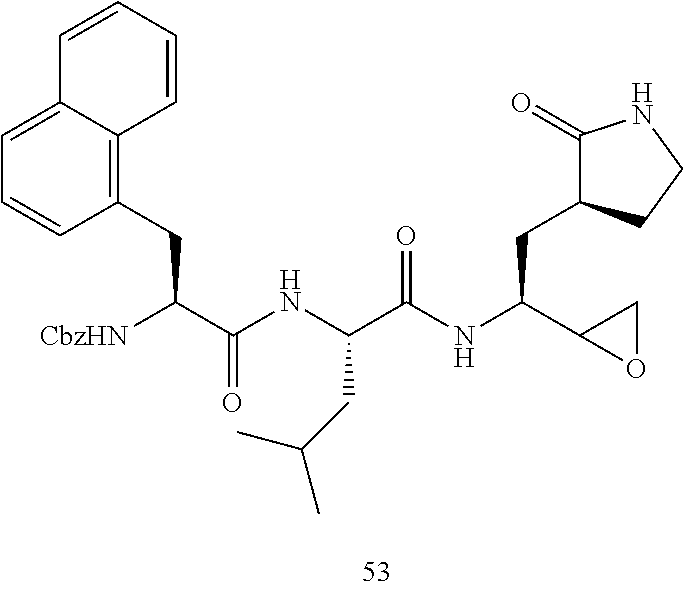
C1(=O)C(CC(NC(=O)C(NC(=O)C([CbzHN])CC2=C3C(=CC=C2)C=CC=C3)CC(C)C)C2OC2)CCN1
